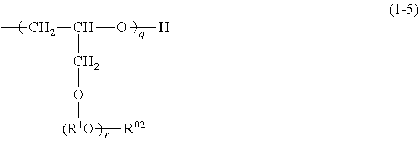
CCC(O[H])CO[(R1O][R02]
